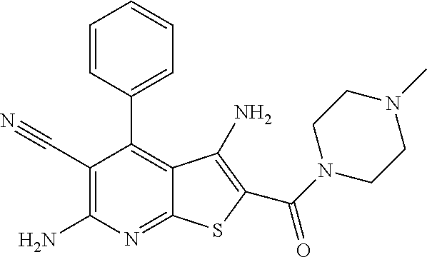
C1=CC(C2=C3C(=NC(N)=C2C#N)SC(C(=O)N2CCN(C)CC2)=C3N)=CC=C1
